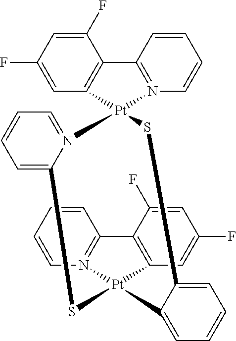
C1(F)=CC2=C(C(F)=C1)C1=N(C=CC=C1)[Pt]21N2=CC=CC=C2S[Pt]2(N3=C(C=CC=C3)C3=C2C=C(F)C=C3F)C2=CC=CC=C2S1
